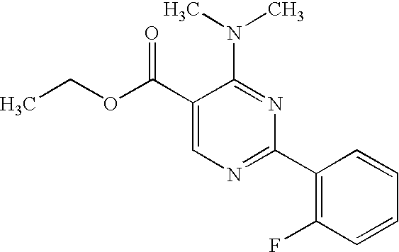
C1(C(OCC)=O)=CN=C(C2=C(F)C=CC=C2)N=C1N(C)C
